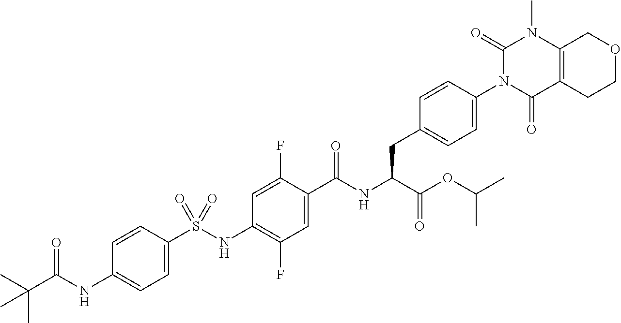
C1=C(S(NC2=C(F)C=C(C(NC(C(=O)OC(C)C)CC3=CC=C(N4C(=O)C5=C(N(C)C4=O)COCC5)C=C3)=O)C(F)=C2)(=O)=O)C=CC(NC(C(C)(C)C)=O)=C1
